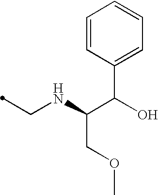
C1=CC(C(O)C(COC)NCC)=CC=C1
